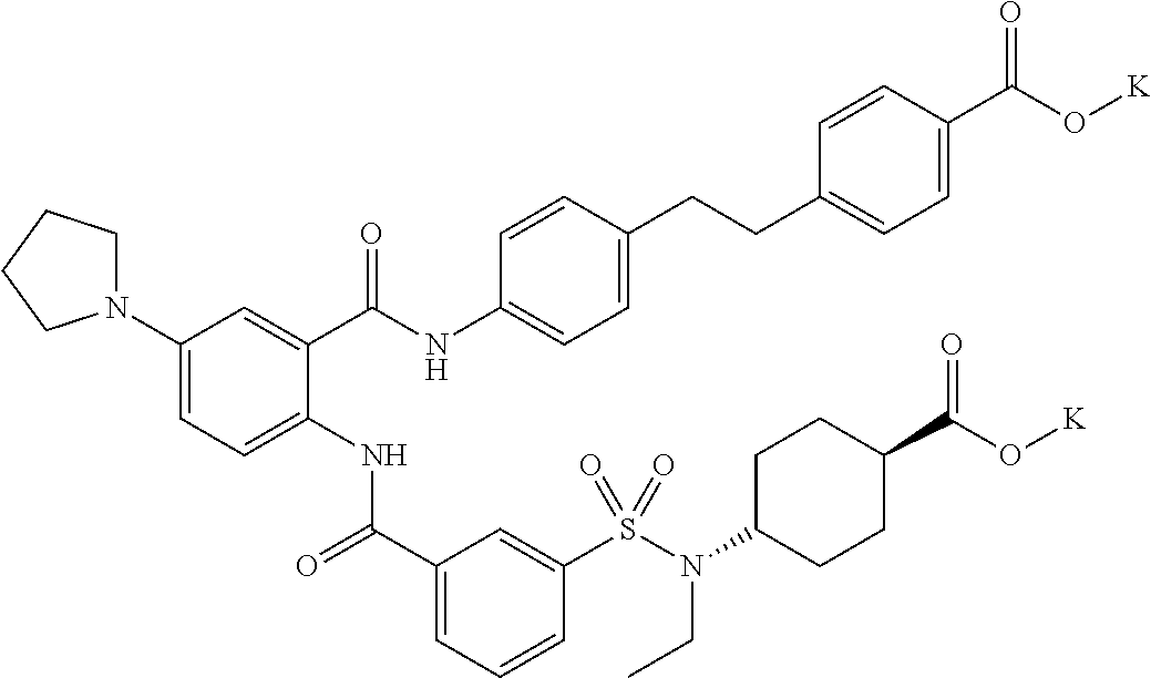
C1(N2CCCC2)=CC=C(NC(C2=CC=CC(S(N(C3CCC(C(O[K])=O)CC3)CC)(=O)=O)=C2)=O)C(C(NC2=CC=C(CCC3=CC=C(C(O[K])=O)C=C3)C=C2)=O)=C1
